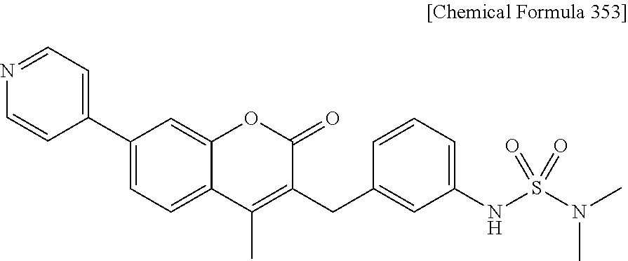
C1=C2C(=CC=C1C1=CC=NC=C1)C(C)=C(CC1=CC(NS(N(C)C)(=O)=O)=CC=C1)C(=O)O2
